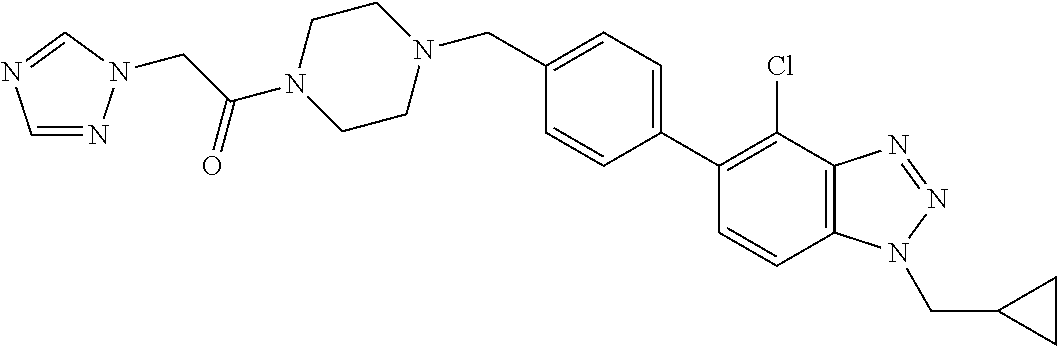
C1=CC2=C(C(Cl)=C1C1=CC=C(CN3CCN(C(CN4N=CN=C4)=O)CC3)C=C1)N=NN2CC1CC1
